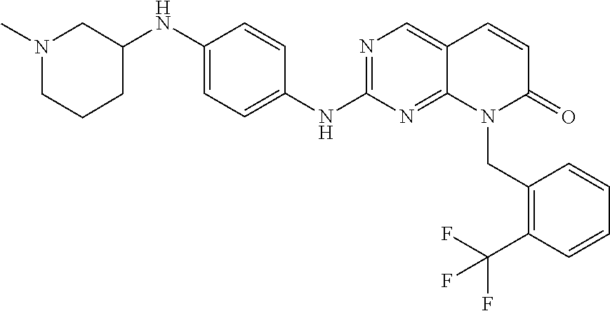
N1=C(NC2=CC=C(NC3CN(C)CCC3)C=C2)N=C2C(=C1)C=CC(=O)N2CC1=C(C(F)(F)F)C=CC=C1
